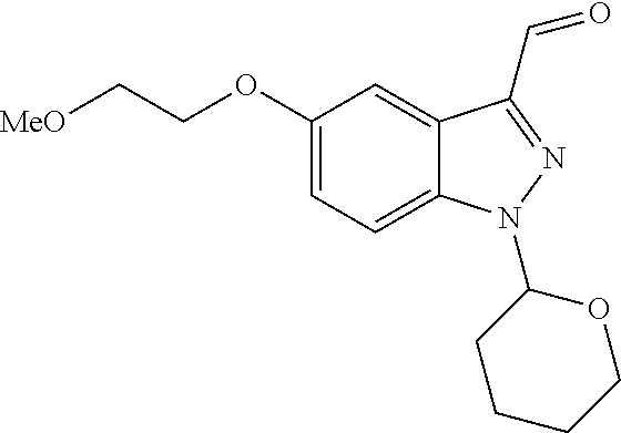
C1(OCC[MeO])=CC=C2C(=C1)C(C=O)=NN2C1CCCCO1
